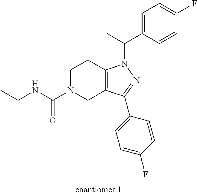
C1N(C(NCC)=O)CC2=C(C1)N(C(C1=CC=C(F)C=C1)C)N=C2C1=CC=C(F)C=C1
